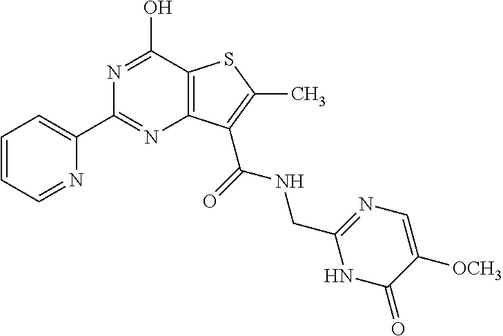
N1=C(C2=CC=CC=N2)N=C(O)C2=C1C(C(=O)NCC1=NC=C([OCH3])C(=O)N1)=C(C)S2
